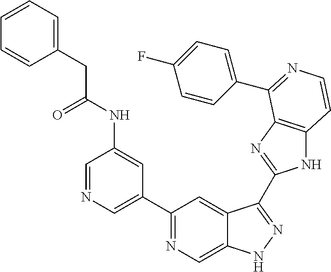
C1=NC=C(C2=NC=C3C(=C2)C(C2=NC4=C(N2)C=CN=C4C2=CC=C(F)C=C2)=NN3)C=C1NC(CC1=CC=CC=C1)=O
